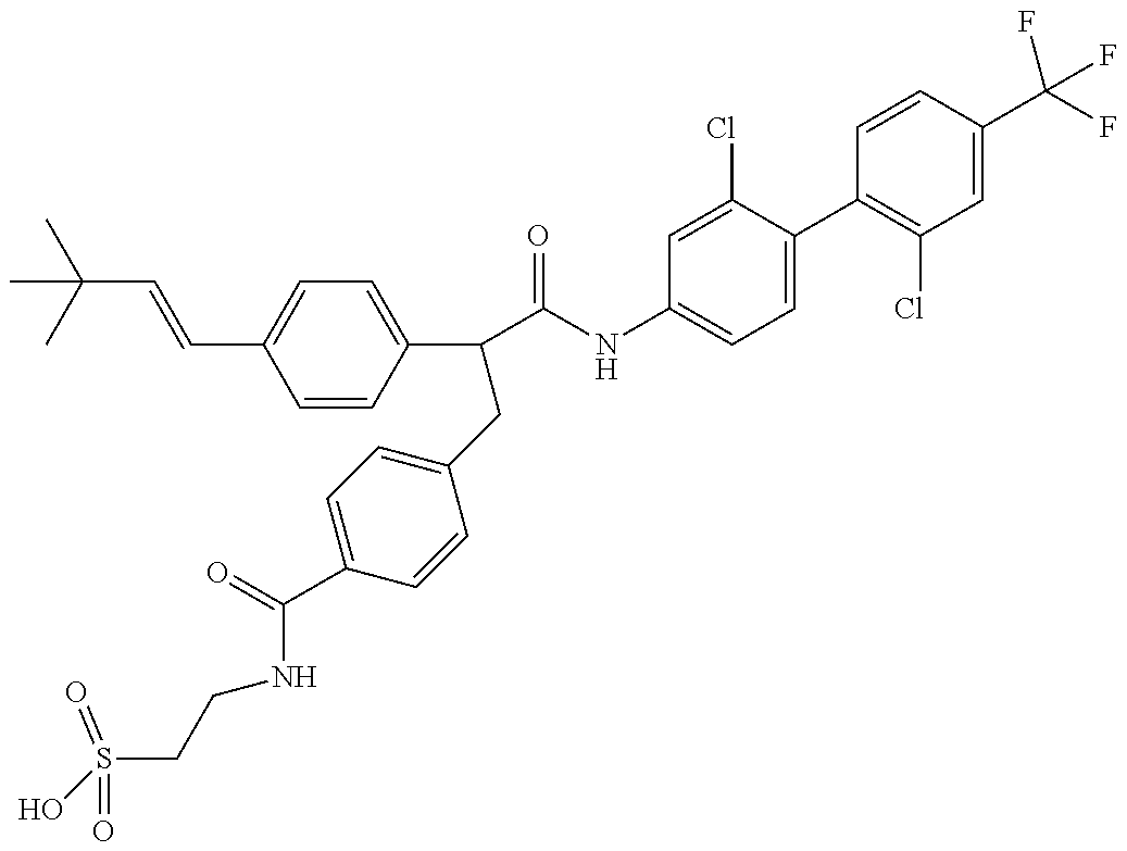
OS(CCNC(C1=CC=C(CC(C2=CC=C(C=CC(C)(C)C)C=C2)C(=O)NC2=CC=C(C3=C(Cl)C=C(C(F)(F)F)C=C3)C(Cl)=C2)C=C1)=O)(=O)=O
